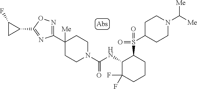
C1(C2([Me])CCN(C(NC3C(F)(F)CCCC3S(C3CCN(C([Me])[Me])CC3)(=O)=O)=O)CC2)=NOC(C2CC2F)=N1
